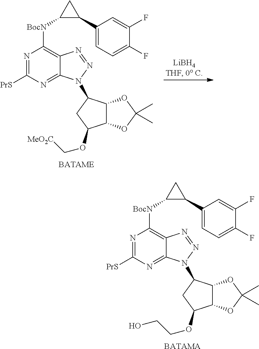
N1=C([PrS])N=C2C(=C1[BocN]C1C(C3=CC=C(F)C(F)=C3)C1)N=NN2C1C2C(C(OCCO)C1)OC(C)(C)O2.[BATAMA].N1=C([PrS])N=C2C(=C1[BocN]C1C(C3=CC=C(F)C(F)=C3)C1)N=NN2C1C2C(C(OC[MeO2C])C1)OC(C)(C)O2
